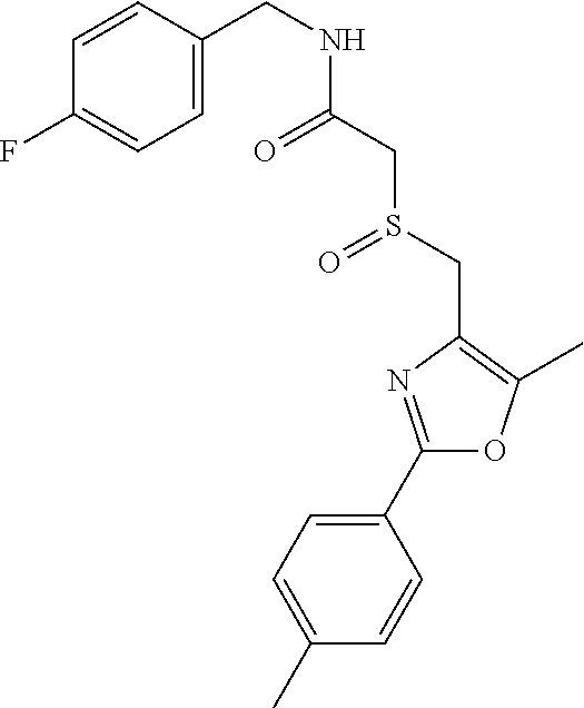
C1(C)=CC=C(C2=NC(CS(=O)CC(=O)NCC3=CC=C(F)C=C3)=C(C)O2)C=C1
